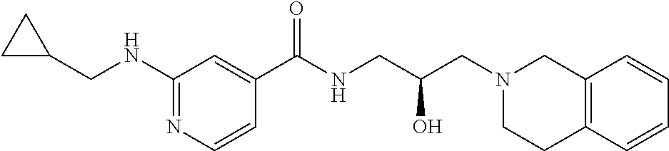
C12=C(C=CC=C1)CCN(CC(CNC(C1=CC(NCC3CC3)=NC=C1)=O)O)C2
